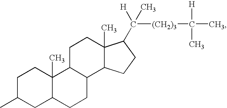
C1C(C)CC2C(C)(C1)C1C(CC2)C2C(C)(CC1)C(C([H])([(CH2)3]C(C)([H])C)C)CC2
